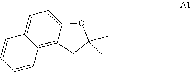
C12=C3C(=CC=C1C=CC=C2)OC(C)(C)C3
